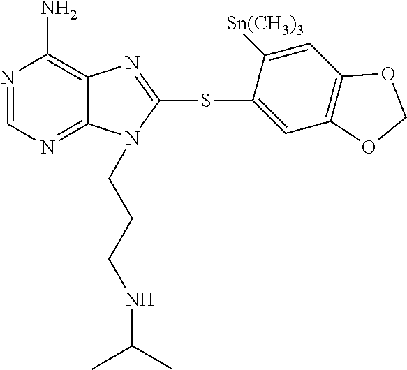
N1=CN=C2C(=C1N)N=C(SC1=CC3=C(C=C1[Sn(CH3)3])OCO3)N2CCCNC(C)C
